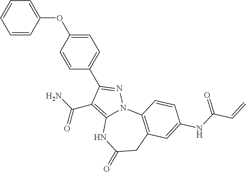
N1=C(C2=CC=C(OC3=CC=CC=C3)C=C2)C(C(N)=O)=C2N1C1=C(CC(=O)N2)C=C(NC(C=C)=O)C=C1
